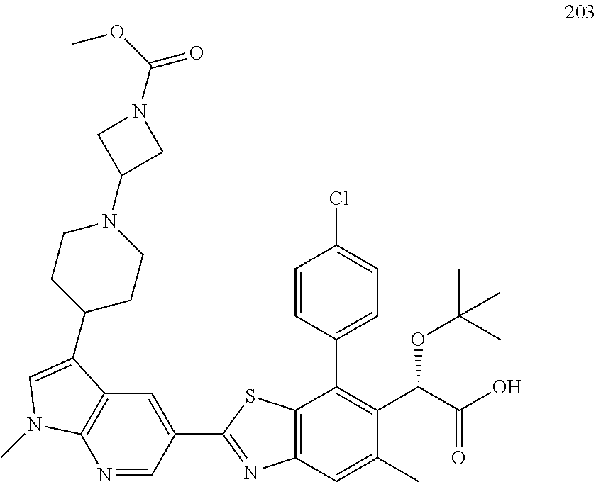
C12=C(C=C(C)C(C(C(O)=O)OC(C)(C)C)=C1C1=CC=C(Cl)C=C1)N=C(C1=CC3=C(N=C1)N(C)C=C3C1CCN(C3CN(C(OC)=O)C3)CC1)S2
